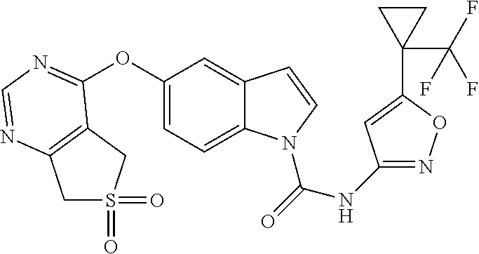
C1S(=O)(=O)CC2=C1N=CN=C2OC1=CC=C2C(=C1)C=CN2C(NC1=NOC(C2(C(F)(F)F)CC2)=C1)=O
